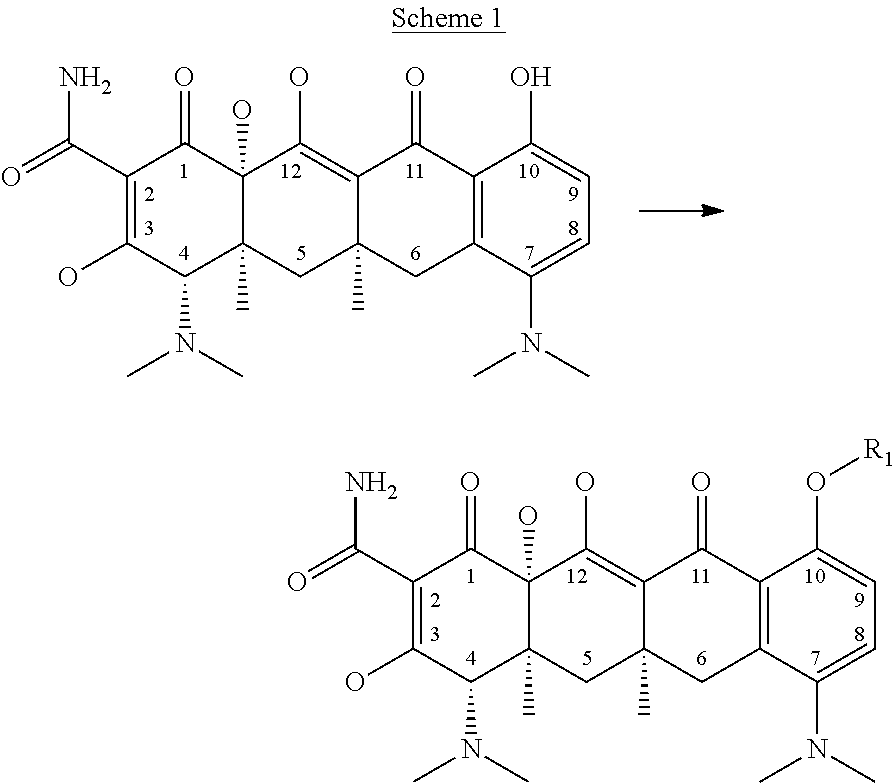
C12=C(C(N(C)C)=CC=C1O[R1])CC1(C)C(=C(O)C3(O)C(C)(C1)C(N(C)C)C(O)=C(C(=O)N)C3=O)C2=O.C12=C(C(N(C)C)=CC=C1O)CC1(C)C(=C(O)C3(O)C(C)(C1)C(N(C)C)C(O)=C(C(=O)N)C3=O)C2=O
